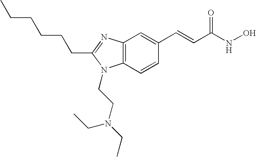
C12=C(N=C(CCCCCC)N1CCN(CC)CC)C=C(C=CC(NO)=O)C=C2
